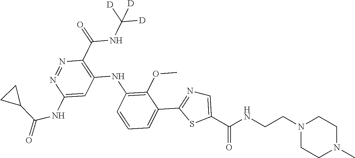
C1(C(NC([D])([D])[D])=O)=C(NC2=C(OC)C(C3=NC=C(C(NCCN4CCN(C)CC4)=O)S3)=CC=C2)C=C(NC(=O)C2CC2)N=N1
